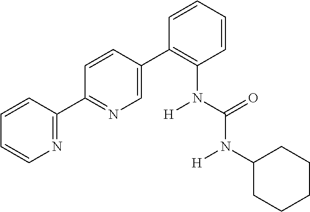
C1=CC=CN=C1C1=NC=C(C2=C(N([H])C(=O)N([H])C3CCCCC3)C=CC=C2)C=C1
